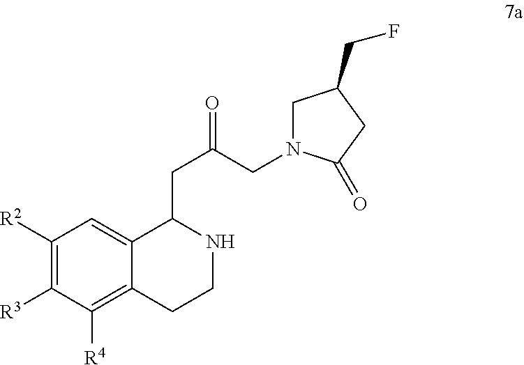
C1([R2])=C([R3])C([R4])=C2C(=C1)C(CC(=O)CN1CC(CF)CC1=O)NCC2
